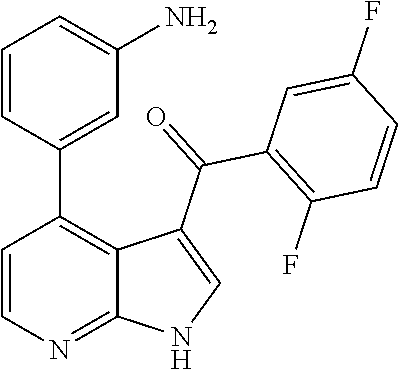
C1=CN=C2C(=C1C1=CC(N)=CC=C1)C(C(=O)C1=C(F)C=CC(F)=C1)=CN2
